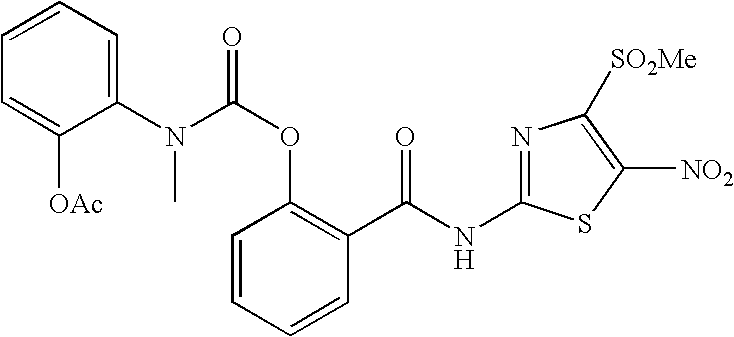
C1=CC=CC(C(NC2=NC([SO2Me])=C([NO2])S2)=O)=C1OC(=O)N(C1=CC=CC=C1[OAc])C
